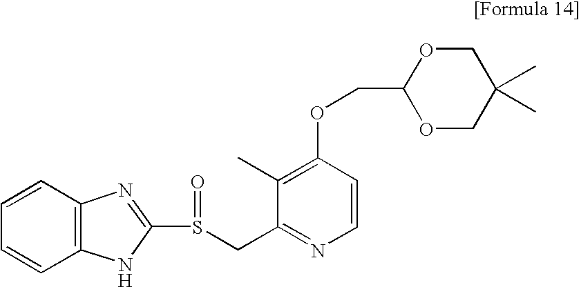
C1=CC2=C(C=C1)N=C(S(CC1=NC=CC(OCC3OCC(C)(C)CO3)=C1C)=O)N2
